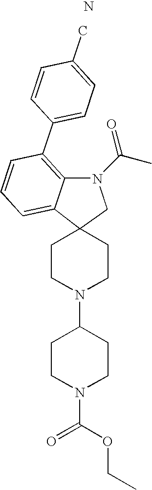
C12(CCN(C3CCN(C(OCC)=O)CC3)CC1)C1=CC=CC(C3=CC=C(C)C=C3)=C1N(C(=O)C)C2.N
